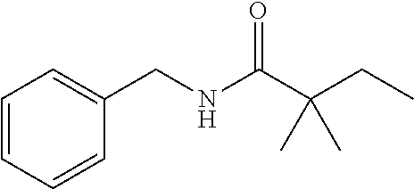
C1=CC=CC(CNC(C(CC)(C)C)=O)=C1
